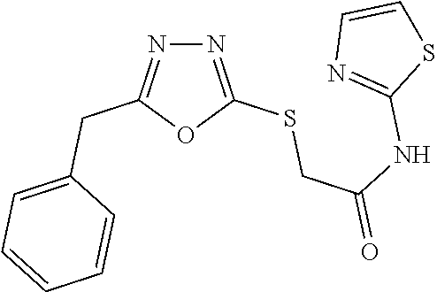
N1=C(SCC(=O)NC2=NC=CS2)OC(CC2=CC=CC=C2)=N1
